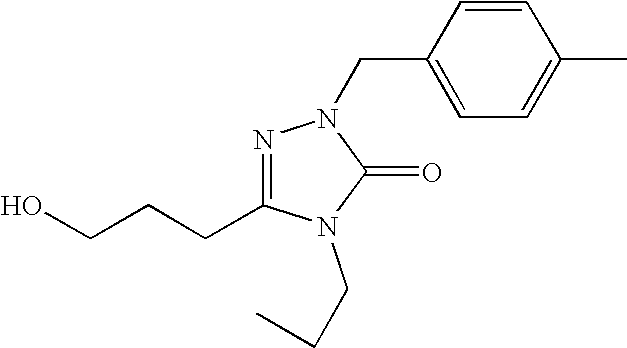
OCCCC1=NN(CC2=CC=C(C)C=C2)C(=O)N1CCC
